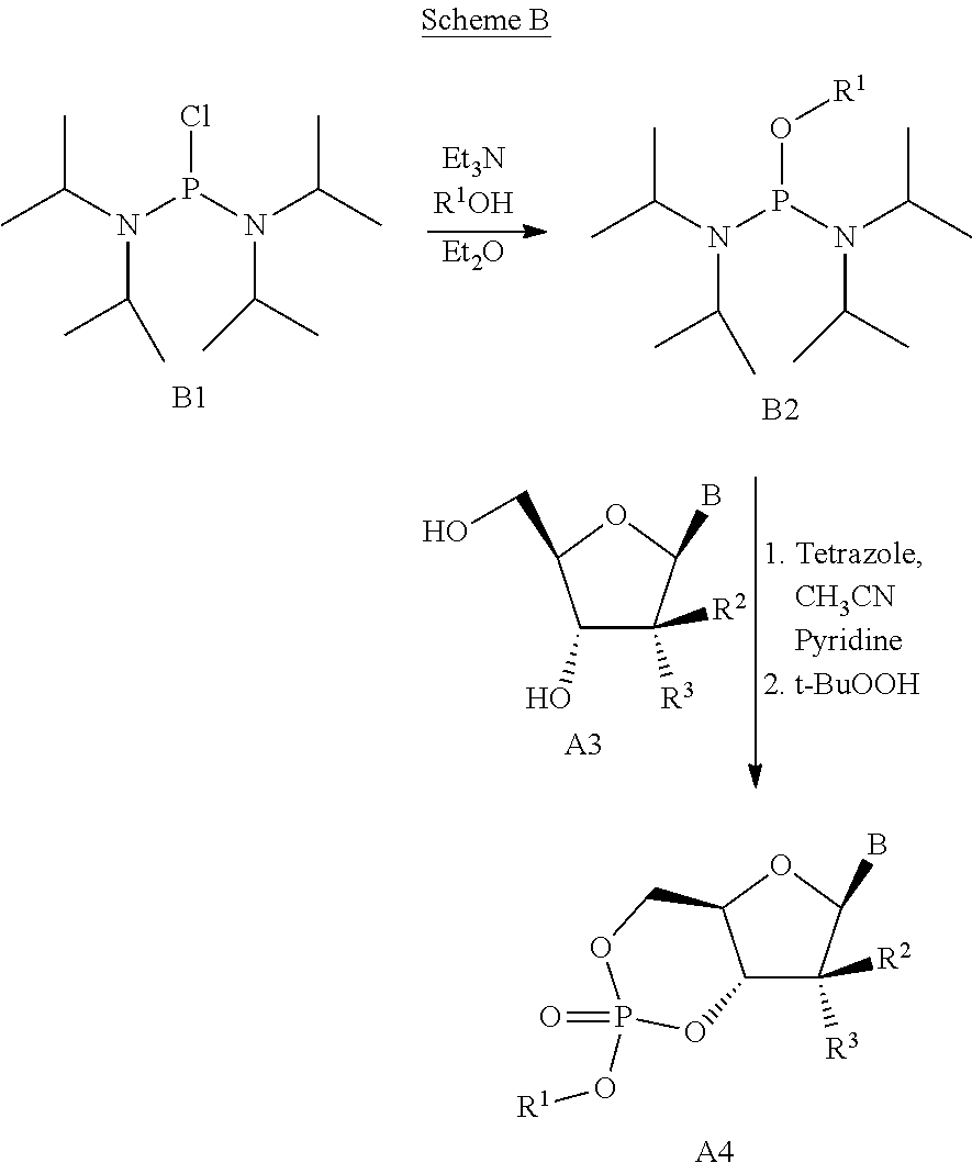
C12C([R2])([R3])C(B)OC1COP(=O)(O[R1])O2.[A4].CC(N(P(N(C(C)C)C(C)C)Cl)C(C)C)C.[B1].[Et2O].CC(N(P(N(C(C)C)C(C)C)O[R1])C(C)C)C.[B2].C1(O)C([R2])([R3])C(B)OC1CO.[A3]
